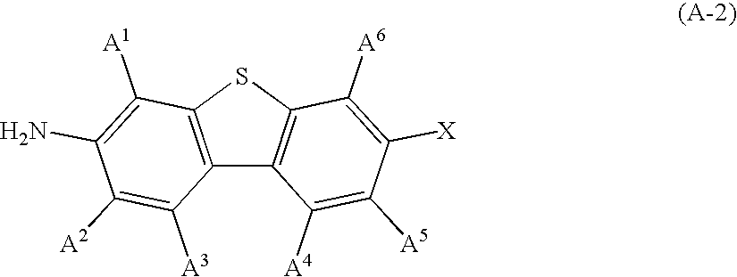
C12=C(SC3=C1C([A4])=C([A5])C([X])=C3[A6])C([A1])=C(N)C([A2])=C2[A3]
